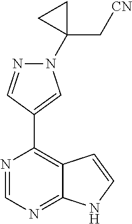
C1=NC(C2=CN(C3(C[CN])CC3)N=C2)=C2C(=N1)NC=C2
